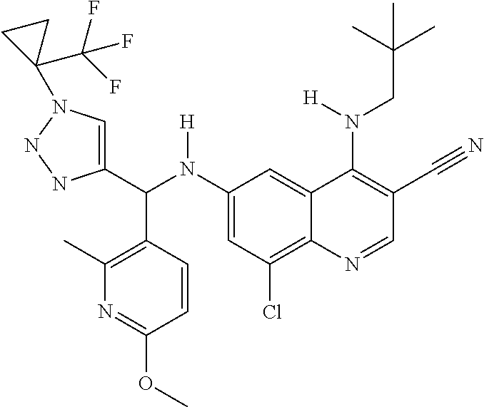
C1(N(C(C2=CN(C3(C(F)(F)F)CC3)NN2)C2=C(C)N=C(OC)C=C2)[H])=CC(Cl)=C2C(=C1)C(N(CC(C)(C)C)[H])=C(C#N)C=N2
